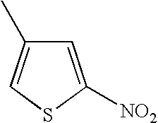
C1(C)=CSC([NO2])=C1
